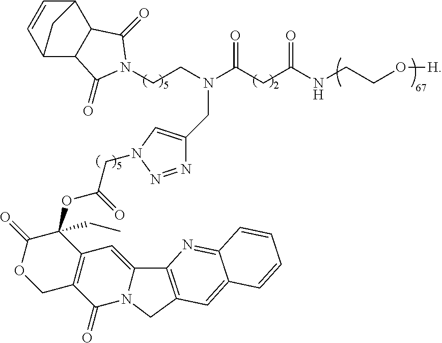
C12C3C(C(C=C1)C2)C(=O)N(CCN(C(CC(NCCO[H])=O)=O)CC1=CN(CC(OC2(CC)C(=O)OCC4=C2C=C2N(C4=O)CC4=C2N=C2C(=C4)C=CC=C2)=O)N=N1)C3=O
